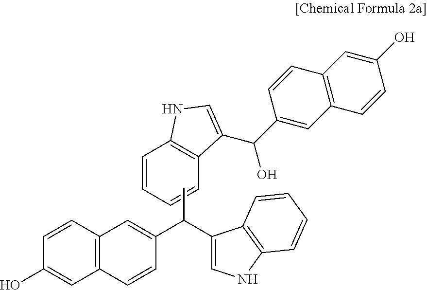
C12=C(C=CC(O)=C1)C=C(C(C1=CNC3=C1C=CC=C3)C)C=C2.C1=CC=CC2=C1NC=C2C(O)C1=CC2=C(C=C1)C=C(O)C=C2
